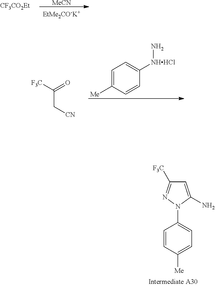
[F3C]C(=O)C[CN].C1=C([NHHCl]N)C=CC([Me])=C1.C1=C(N)N(C2=CC=C([Me])C=C2)N=C1[F3C].[MeCN].[CF3CO2Et]
